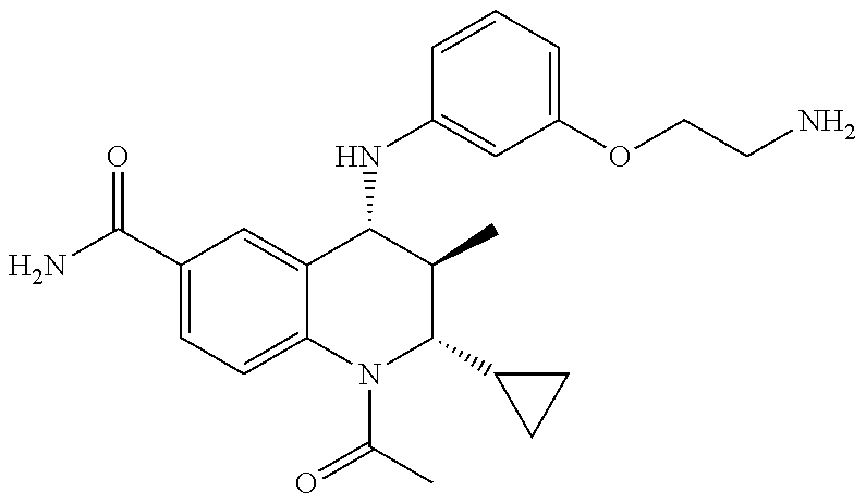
C1(C(=O)N)=CC=C2C(=C1)C(NC1=CC(OCCN)=CC=C1)C(C)C(C1CC1)N2C(C)=O
